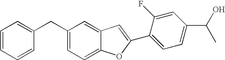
C1=CC=CC(CC2=CC=C3C(=C2)C=C(C2=CC=C(C(O)C)C=C2F)O3)=C1
